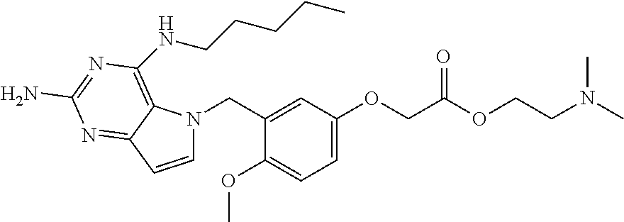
C1=CC2=NC(N)=NC(NCCCCC)=C2N1CC1=CC(OCC(OCCN(C)C)=O)=CC=C1OC
